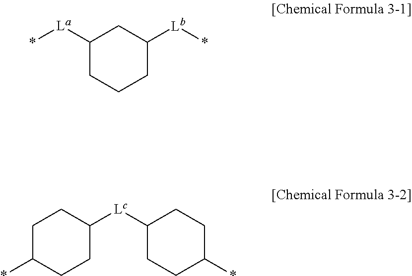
C1([La]*)CCCC([Lb]*)C1.C1C(*)CCC([Lc]C2CCC(*)CC2)C1
